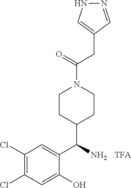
N1N=CC(CC(=O)N2CCC(C(C3=CC(Cl)=C(Cl)C=C3O)N)CC2)=C1.[.TFA]
